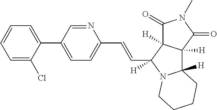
C1(C=CC2([H])N3C([H])(C4([H])C2([H])C(=O)N(C)C4=O)CCCC3)=CC=C(C2=CC=CC=C2Cl)C=N1
